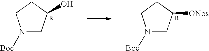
N1([Boc])CC(O)CC1.N1([Boc])CC([ONos])CC1
